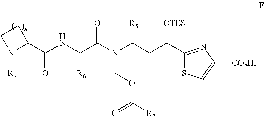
C1(C(NC(C(N(C(CC(C2=NC([CO2H])=CS2)[OTES])[R5])COC([R2])=O)=O)[R6])=O)CCN1[R7]
